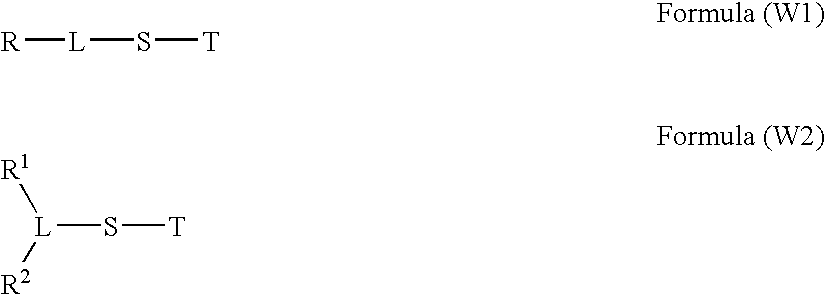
[R][L]S[T].[R1][L]([R2])S[T]
